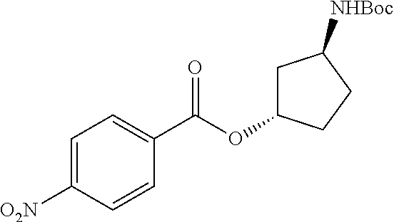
C1=C([O2N])C=CC(C(OC2CC([NHBoc])CC2)=O)=C1
